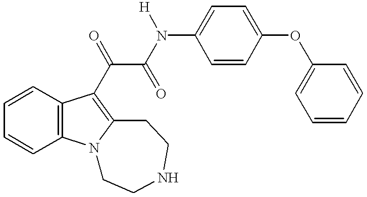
C1=CC2=C(C=C1)C(C(C(N(C1=CC=C(OC3=CC=CC=C3)C=C1)[H])=O)=O)=C1N2CCNCC1
